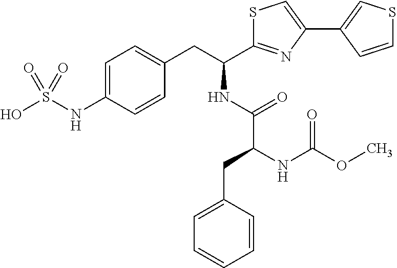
C1=C(NS(O)(=O)=O)C=CC(CC(C2=NC(C3=CSC=C3)=CS2)NC(C(CC2=CC=CC=C2)NC(OC)=O)=O)=C1
